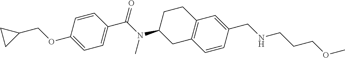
C1=CC(C(N(C2CC3=C(CC2)C=C(CNCCCOC)C=C3)C)=O)=CC=C1OCC1CC1
